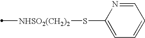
[NHSO2(CH2)2](C)SC1=CC=CC=N1
